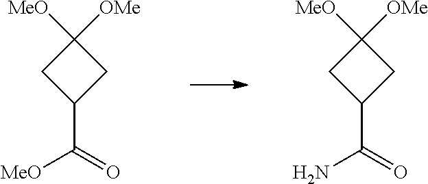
C1([OMe])([MeO])CC(C(=O)N)C1.C1([OMe])([MeO])CC(C(=O)[MeO])C1
